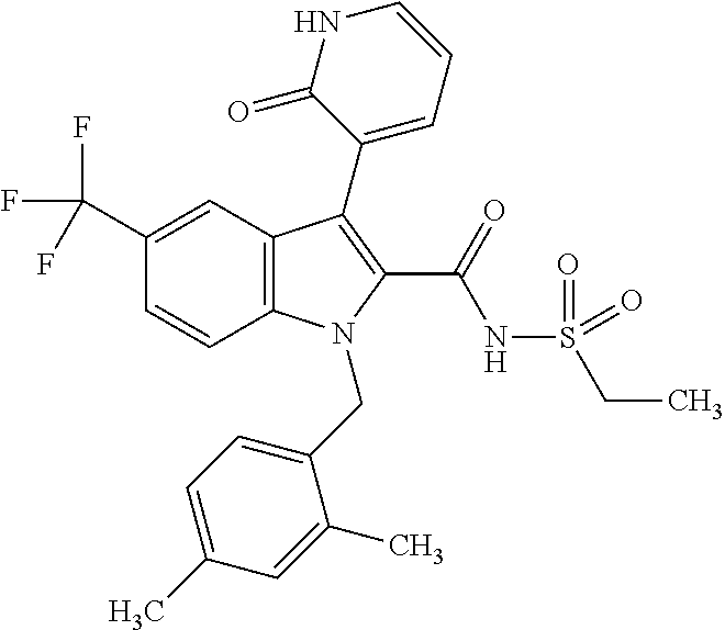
C12=C(C=C(C(F)(F)F)C=C1)C(C1=CC=CNC1=O)=C(C(=O)NS(CC)(=O)=O)N2CC1=CC=C(C)C=C1C
